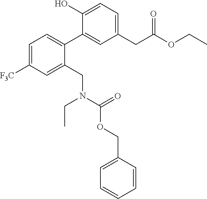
C1=C([F3C])C=C(CN(C(OCC2=CC=CC=C2)=O)CC)C(C2=CC(CC(OCC)=O)=CC=C2O)=C1
